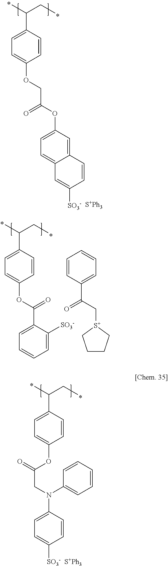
C1=C(C(CC)C)C=CC(OCC(OC2=CC=C3C(=C2)C=CC([SO3-])=C3)=O)=C1.[S+Ph3].C1=C(C(CC)C)C=CC(OC(C2=CC=CC=C2[SO3-])=O)=C1.C1=CC(C(C[S+]2CCCC2)=O)=CC=C1.C1=C(C(CC)C)C=CC(OC(CN(C2=CC=C([SO3-])C=C2)C2=CC=CC=C2)=O)=C1.[S+Ph3]
